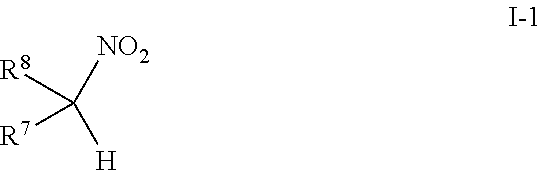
[R8]C([R7])([H])[NO2]
